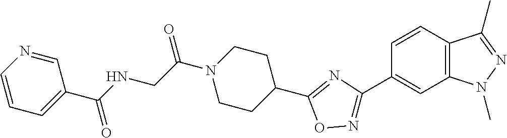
C(C(N1CCC(C2=NC(C3=CC4=C(C=C3)C(C)=NN4C)=NO2)CC1)=O)NC(C1=CC=CN=C1)=O
